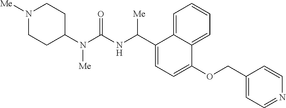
N1([Me])CCC(N(C(NC(C2=CC=C(OCC3=CC=NC=C3)C3=CC=CC=C23)[Me])=O)[Me])CC1
